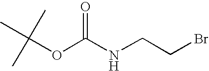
C(OC(NCCBr)=O)(C)(C)C
